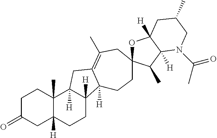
C1C(=O)CC2([H])C(C)(C1)C1([H])C([H])(CC2)C2([H])C(=C(C)CC3(CC2)OC2([H])C([H])(C3C)N(C(=O)C)CC(C)C2)C1
